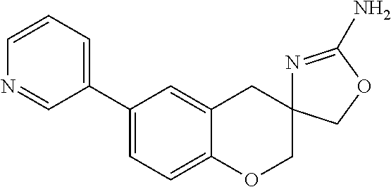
C1=C2C(=CC=C1C1=CC=CN=C1)OCC1(C2)N=C(N)OC1
